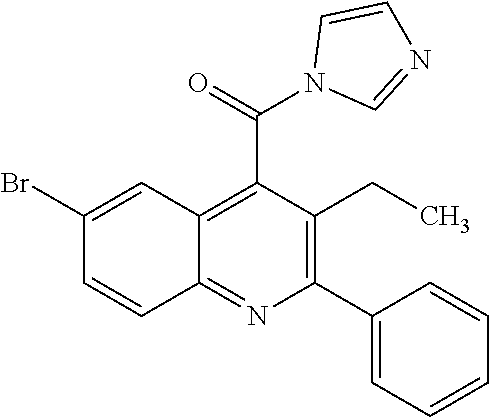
C12=NC(C3=CC=CC=C3)=C(CC)C(C(=O)N3C=NC=C3)=C1C=C(Br)C=C2
